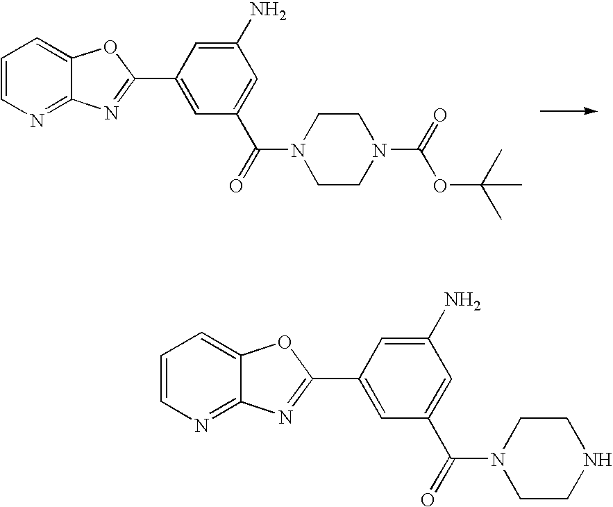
C1=CN=C2C(=C1)OC(C1=CC(C(=O)N3CCNCC3)=CC(N)=C1)=N2.C1=CN=C2C(=C1)OC(C1=CC(C(=O)N3CCN(C(=O)OC(C)(C)C)CC3)=CC(N)=C1)=N2
